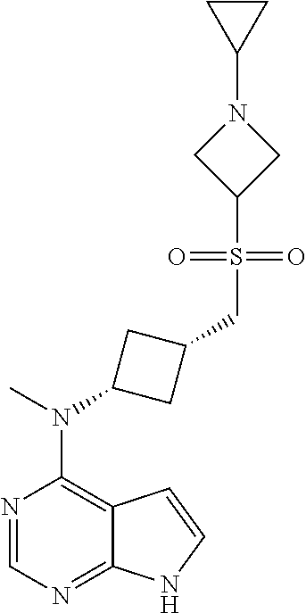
N1=CN=C2C(=C1N(C)C1CC(CS(=O)(=O)C3CN(C4CC4)C3)C1)C=CN2
